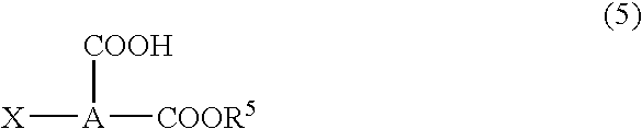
[X][A]([COOR5])[COOH]
